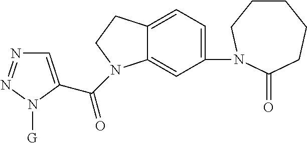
C1=C(C(=O)N2C3=CC(N4CCCCCC4=O)=CC=C3CC2)N([G])N=N1
